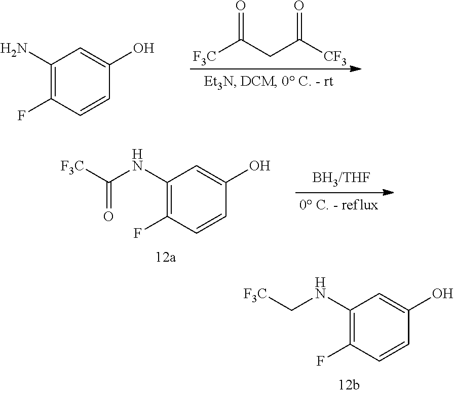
C1(NC[F3C])=C(F)C=CC(O)=C1.[F3C]C(CC([CF3])=O)=O.C1(N)=C(F)C=CC(O)=C1.C1(NC([F3C])=O)=C(F)C=CC(O)=C1
